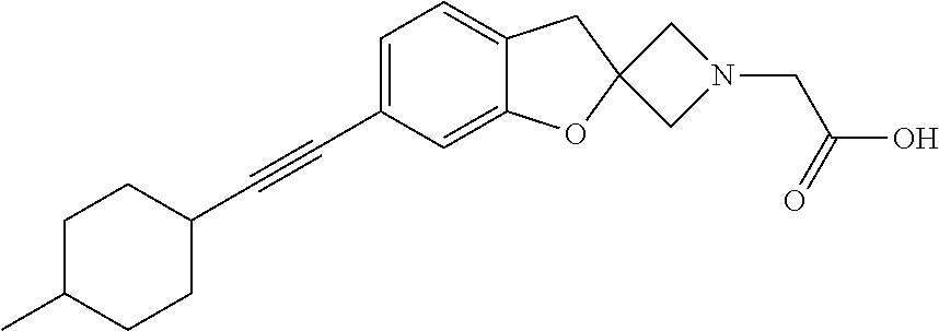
C1CC(C#CC2=CC=C3C(=C2)OC2(C3)CN(CC(O)=O)C2)CCC1C
